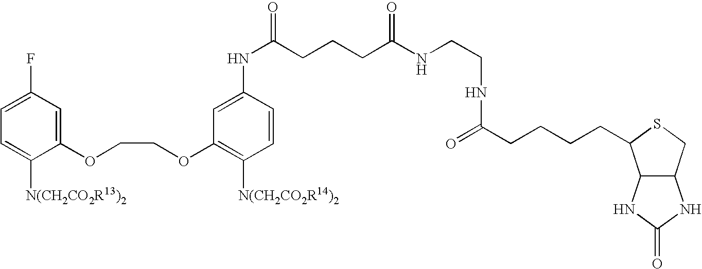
[N(CH2CO2R13)2]C1=CC=C(F)C=C1OCCOC1=C([N(CH2CO2R14)2])C=CC(NC(=O)CCCC(NCCNC(=O)CCCCC2SCC3C2NC(=O)N3)=O)=C1
